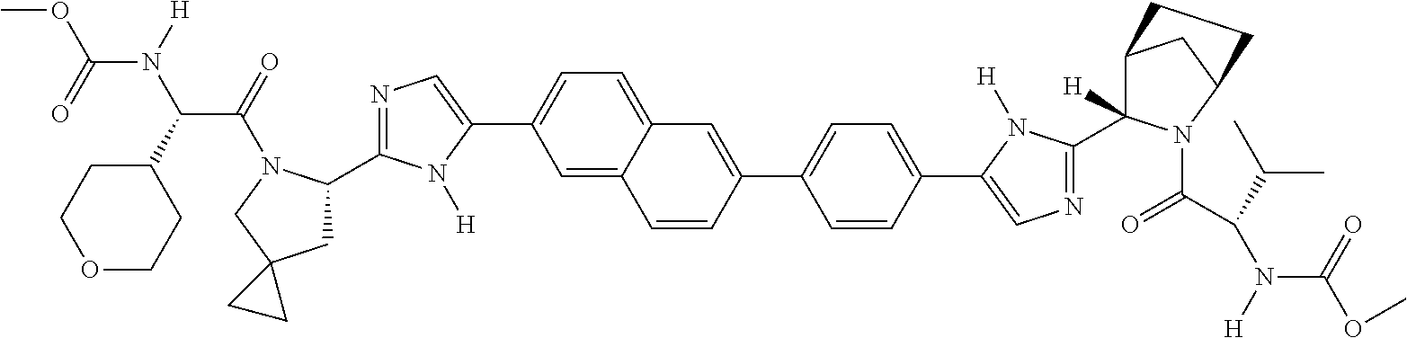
C1(C2CC3(CN2C(=O)C(C2CCOCC2)N([H])C(=O)OC)CC3)=NC=C(C2=CC=C3C(=C2)C=CC(C2=CC=C(C4=CN=C(C5([H])C6CC(N5C(C(N([H])C(=O)OC)C(C)C)=O)CC6)N4[H])C=C2)=C3)N1[H]
